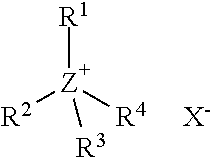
[R1][Z]([R2])([R4])[R3].[X-]
